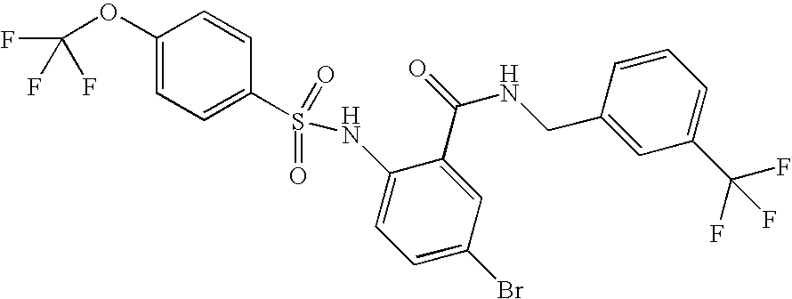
C1(OC(F)(F)F)=CC=C(S(NC2=CC=C(Br)C=C2C(=O)NCC2=CC(C(F)(F)F)=CC=C2)(=O)=O)C=C1
